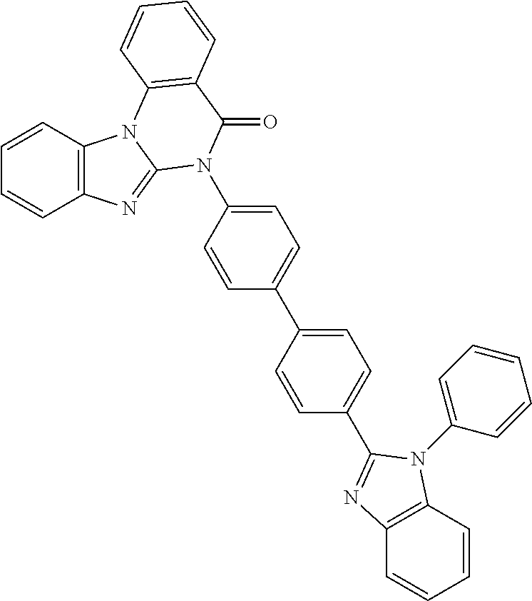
C1=CC2=C(C=C1)N=C1N2C2=C(C(=O)N1C1=CC=C(C3=CC=C(C4=NC5=C(C=CC=C5)N4C4=CC=CC=C4)C=C3)C=C1)C=CC=C2
